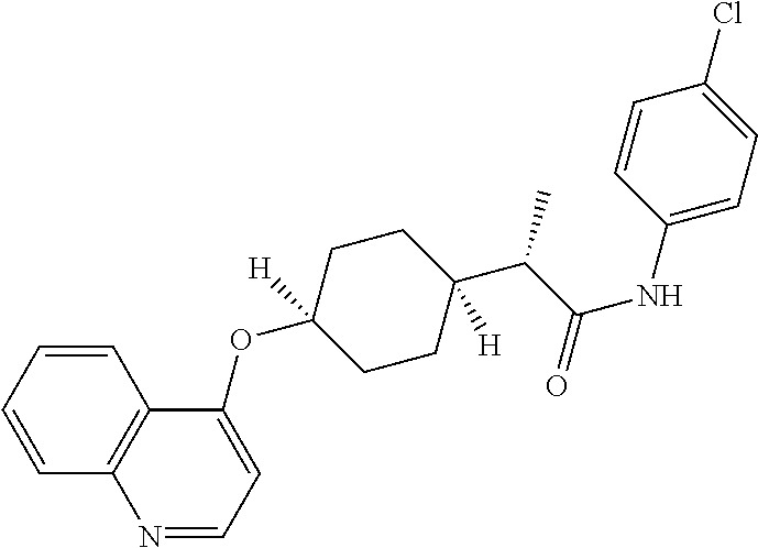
O(C1([H])CCC(C(C(NC2=CC=C(Cl)C=C2)=O)C)([H])CC1)C1=CC=NC2=C1C=CC=C2
